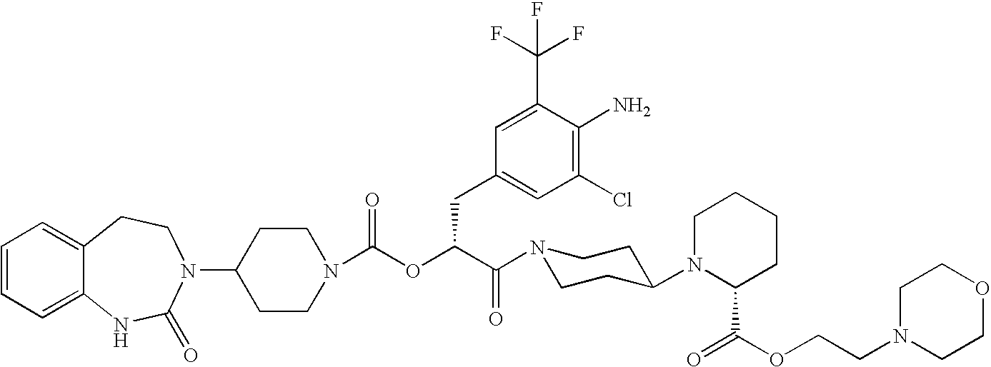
C1(N2C(=O)NC3=CC=CC=C3CC2)CCN(C(OC(C(=O)N2CCC(N3C(C(=O)OCCN4CCOCC4)CCCC3)CC2)CC2=CC(Cl)=C(N)C(C(F)(F)F)=C2)=O)CC1
